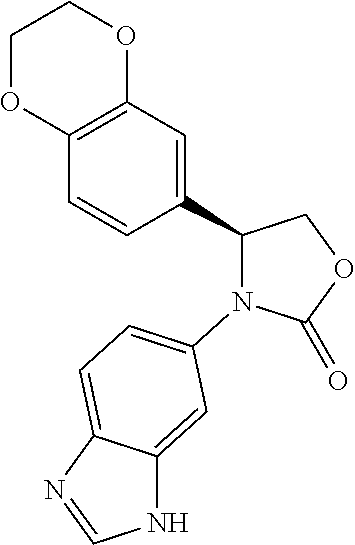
O1C(=O)N(C2=CC=C3C(=C2)NC=N3)C(C2=CC3=C(C=C2)OCCO3)C1
